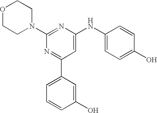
C1(N2CCOCC2)=NC(NC2=CC=C(O)C=C2)=CC(C2=CC=CC(O)=C2)=N1
